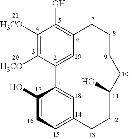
C1([H3CO])=C([H3CO])C2=CC(=C1O)CCCCC(O)CCC1=CC=C(O)C2=C1
